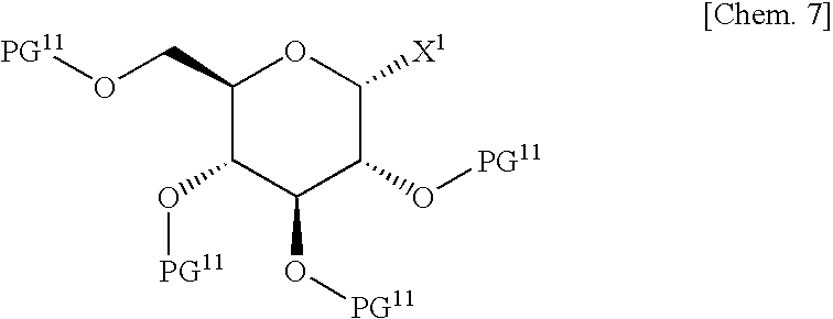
C1(CO[PG11])C(O[PG11])C(O[PG11])C(O[PG11])C([X1])O1
